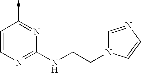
C1=CN=C(NCCN2C=NC=C2)N=C1->C
